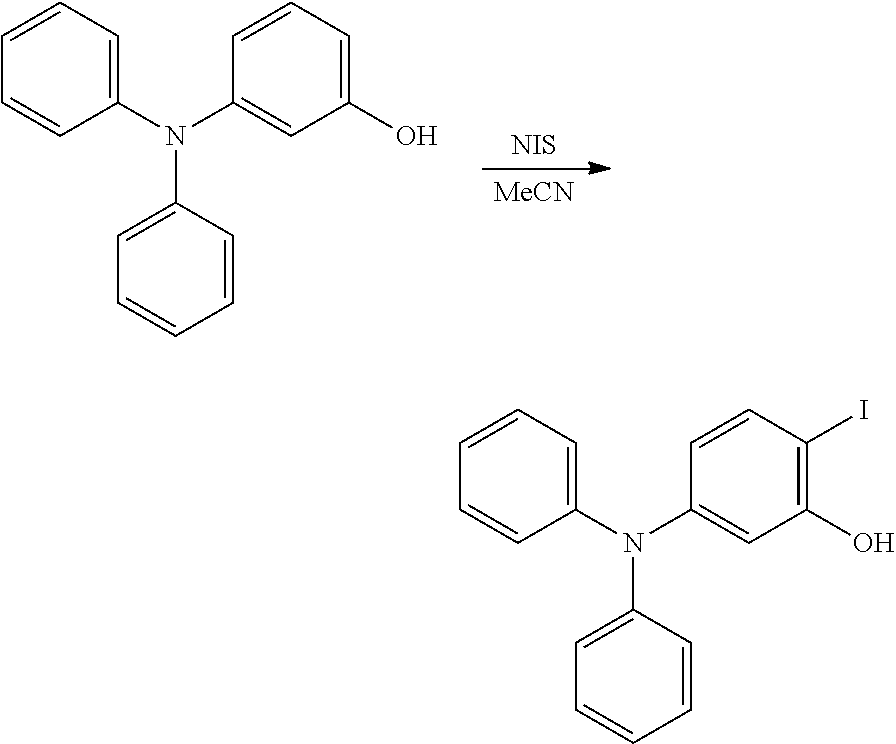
[NIS].[MeCN].C1(N(C2=CC=CC=C2)C2=CC(O)=CC=C2)=CC=CC=C1.C1(N(C2=CC=CC=C2)C2=CC(O)=C(I)C=C2)=CC=CC=C1
